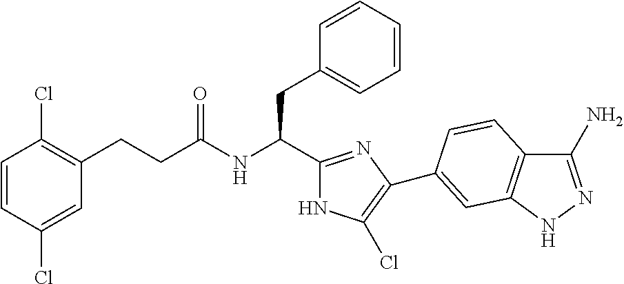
C(NC(CC1=CC=CC=C1)C1=NC(C2=CC3=C(C(N)=NN3)C=C2)=C(Cl)N1)(=O)CCC1=C(Cl)C=CC(Cl)=C1
